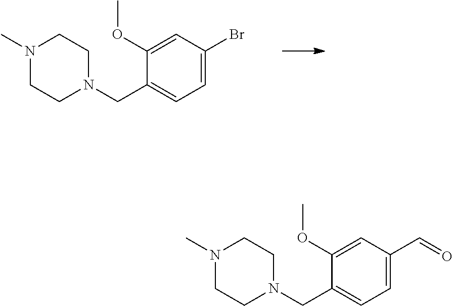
N1(C)CCN(CC2=CC=C(Br)C=C2OC)CC1.N1(C)CCN(CC2=CC=C(C=O)C=C2OC)CC1
